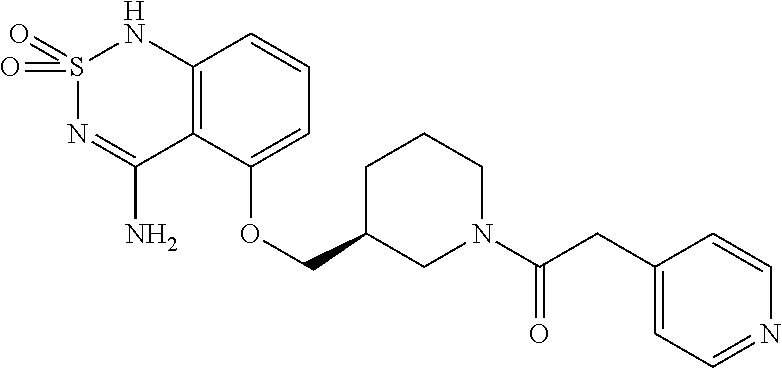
C12=C(C(OCC3CN(C(CC4=CC=NC=C4)=O)CCC3)=CC=C1)C(N)=NS(=O)(=O)N2
